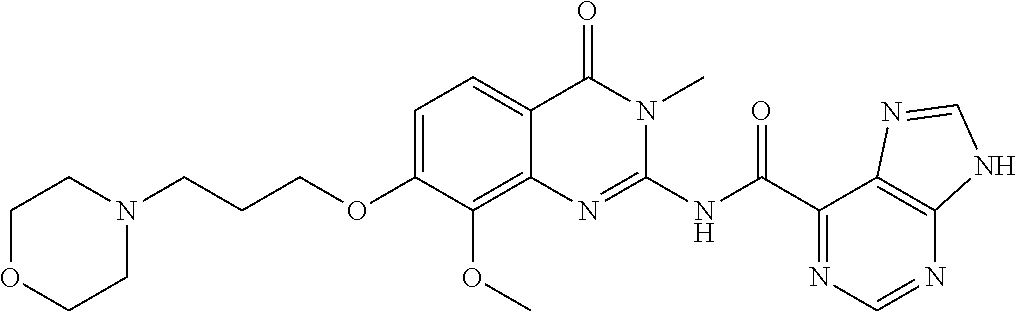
C1=C(OCCCN2CCOCC2)C(OC)=C2C(=C1)C(=O)N(C)C(NC(C1=NC=NC3=C1N=CN3)=O)=N2
